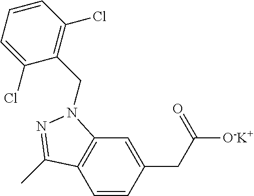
C1=CC(CC([O-K+])=O)=CC2=C1C(C)=NN2CC1=C(Cl)C=CC=C1Cl
